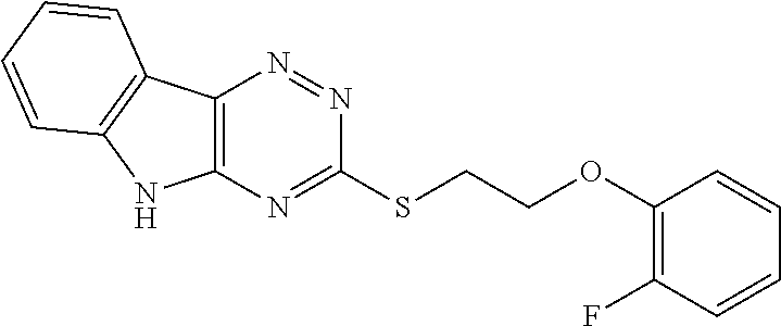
C12=C(C3=C(N1)C=CC=C3)N=NC(SCCOC1=C(F)C=CC=C1)=N2
